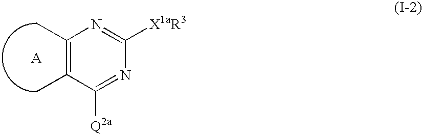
C1(C)=C(C)C([Q2a])=NC([X1aR3])=N1.[A]
